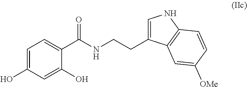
C1=C(O)C=C(O)C(C(NCCC2=CNC3=C2C=C([OMe])C=C3)=O)=C1
